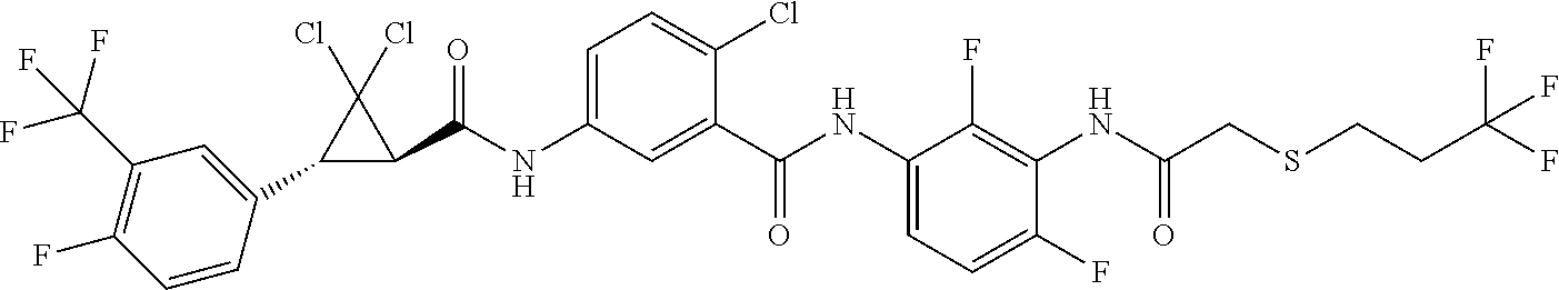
C1(C2=CC(C(F)(F)F)=C(F)C=C2)C(C(NC2=CC=C(Cl)C(C(NC3=CC=C(F)C(NC(CSCCC(F)(F)F)=O)=C3F)=O)=C2)=O)C1(Cl)Cl
